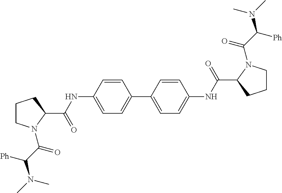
C1CN(C(C(N(C)C)[Ph])=O)C(C(NC2=CC=C(C3=CC=C(NC(=O)C4CCCN4C(=O)C(N(C)C)[Ph])C=C3)C=C2)=O)C1
